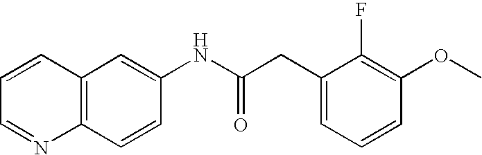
C12=C(C=C(NC(CC3=CC=CC(OC)=C3F)=O)C=C1)C=CC=N2
